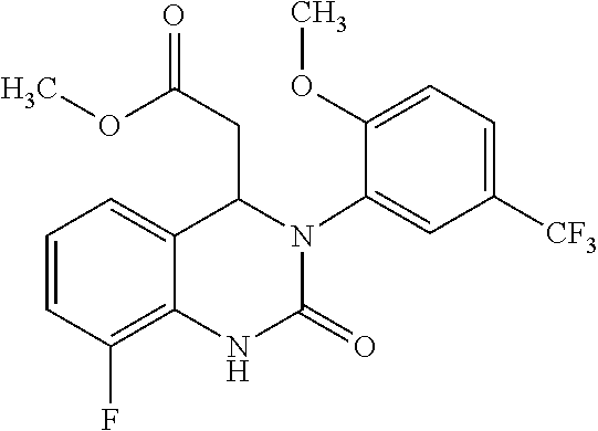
C12=C(F)C=CC=C1C(CC(=O)OC)N(C1=CC([CF3])=CC=C1OC)C(=O)N2
